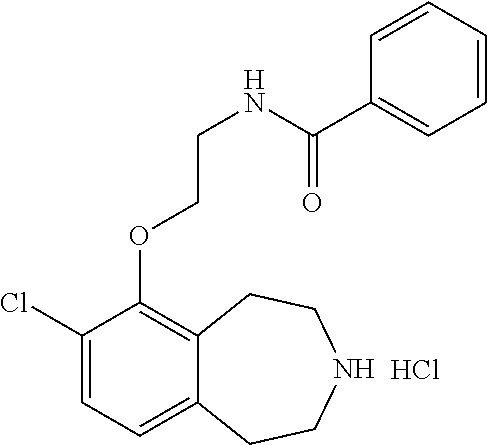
C1(Cl)=CC=C2C(=C1OCCNC(=O)C1=CC=CC=C1)CCNCC2.Cl
